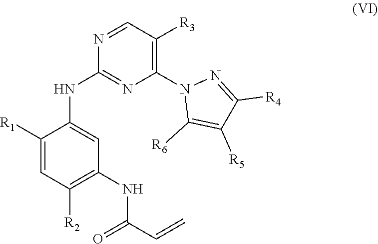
C1([R1])=CC([R2])=C(NC(=O)C=C)C=C1NC1=NC(N2C([R6])=C([R5])C([R4])=N2)=C([R3])C=N1
